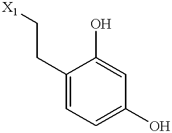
C1(CC[X1])=CC=C(O)C=C1O
